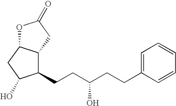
C1(CCC(CCC2=CC=CC=C2)O)C2C(CC1O)OC(=O)C2
